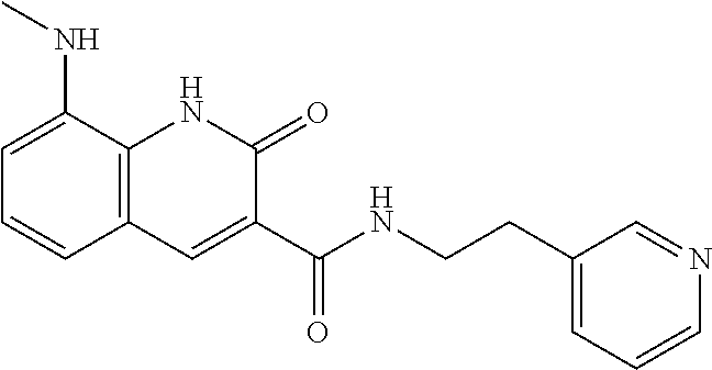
C1=C(NC)C2=C(C=C1)C=C(C(NCCC1=CC=CN=C1)=O)C(=O)N2
